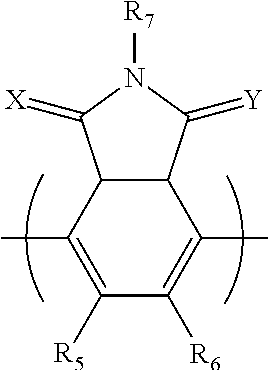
C12C(C(C)=C([R5])C([R6])=C1C)C(=[X])N([R7])C2=[Y]
